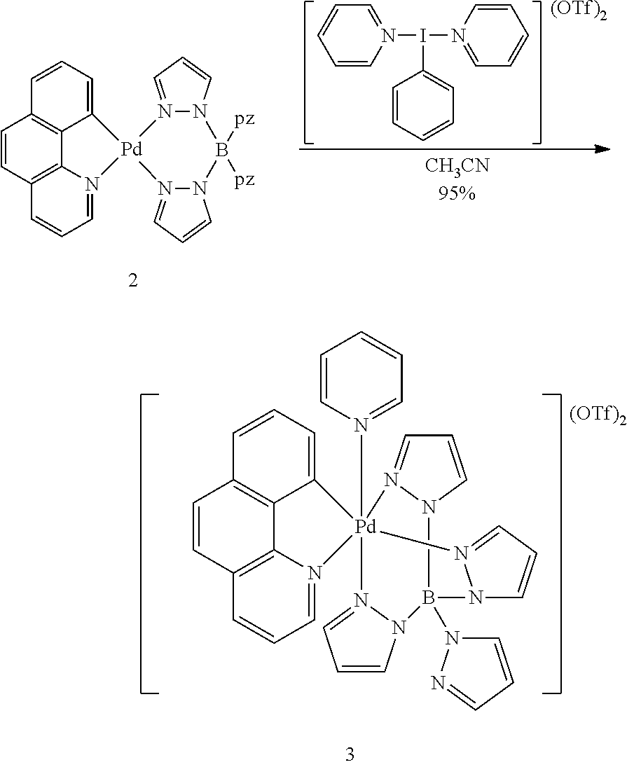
B12(N3C=CC=N3)N3C=CC=N3[Pd]3(N4=CC=CC=C4)(N4=CC=CN14)(N1=CC=CN21)C1=CC=CC2=C1C1=C(C=C2)C=CC=N13.[(OTf)2].C1=CN(I(N2=CC=CC=C2)C2=CC=CC=C2)=CC=C1.[(OTf)2].C12=CC=CC3=C1C1=C(C=C3)C=CC=N1[Pd]21N2=CC=CN2B([pz])([pz])N2C=CC=N12
